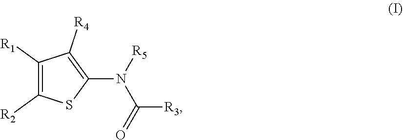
C1([R1])=C([R2])SC(N([R5])C(=O)[R3])=C1[R4]
